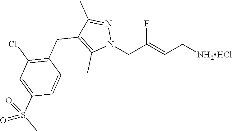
N1(CC(=CC[NH2HCl])F)N=C(C)C(CC2=C(Cl)C=C(S(=O)(=O)C)C=C2)=C1C
